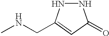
N1NC(CNC)=CC1=O
